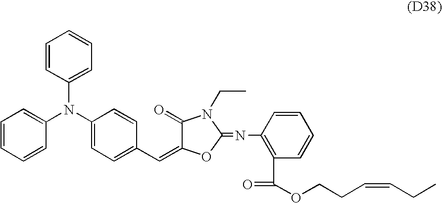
C1(N(C2=CC=C(C=C3C(=O)N(CC)C(=NC4=C(C(=O)OCCC=CCC)C=CC=C4)O3)C=C2)C2=CC=CC=C2)=CC=CC=C1
